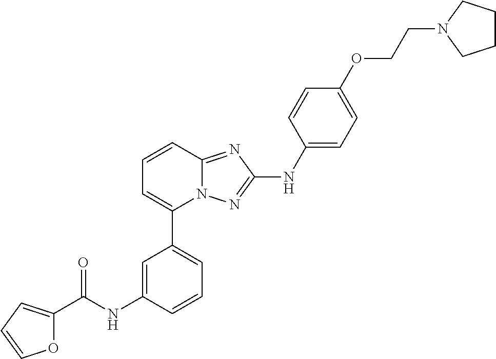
C1=CC2=NC(NC3=CC=C(OCCN4CCCC4)C=C3)=NN2C(C2=CC=CC(NC(C3=CC=CO3)=O)=C2)=C1
